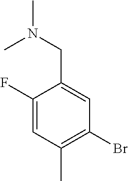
C1(F)=CC(C)=C(Br)C=C1CN(C)C
